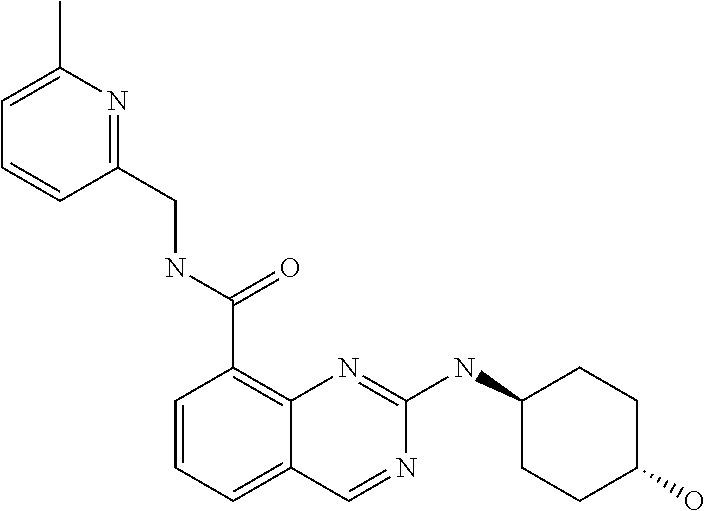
C1=CC=C2C(=C1C(NCC1=NC(C)=CC=C1)=O)N=C(NC1CCC(O)CC1)N=C2
